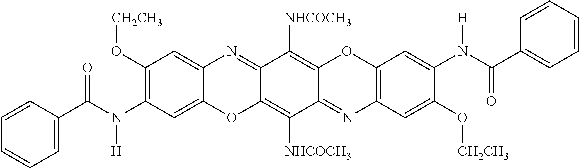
C1=CC(C(N(C2=C(O[CH2CH3])C=C3C(=C2)OC2=C([NHCOCH3])C4=NC5=C(OC4=C([NHCOCH3])C2=N3)C=C(N(C(C2=CC=CC=C2)=O)[H])C(O[CH2CH3])=C5)[H])=O)=CC=C1
